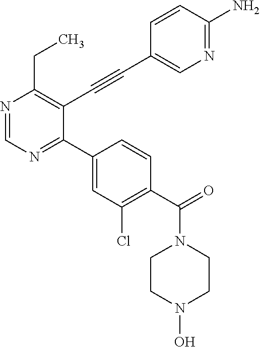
N1=CN=C(C2=CC(Cl)=C(C(=O)N3CCN(O)CC3)C=C2)C(C#CC2=CN=C(N)C=C2)=C1CC
